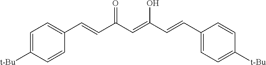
C1=C([t-Bu])C=CC(C=CC(C=C(O)C=CC2=CC=C([t-Bu])C=C2)=O)=C1
